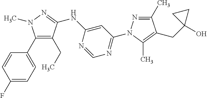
C1(C2=CC=C(F)C=C2)=C(CC)C(NC2=CC(N3N=C(C)C(CC4(O)CC4)=C3C)=NC=N2)=NN1C
